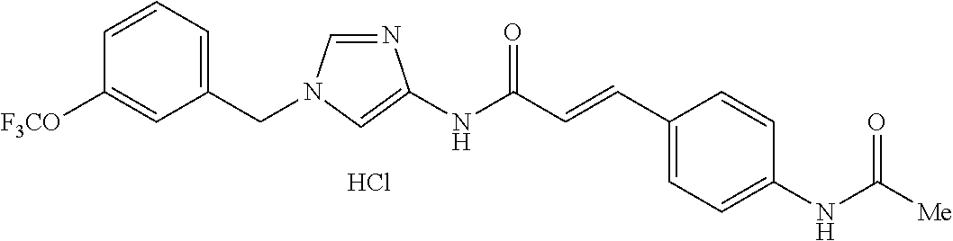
N1=CN(CC2=CC=CC([F3CO])=C2)C=C1NC(C=CC1=CC=C(NC([Me])=O)C=C1)=O.Cl
